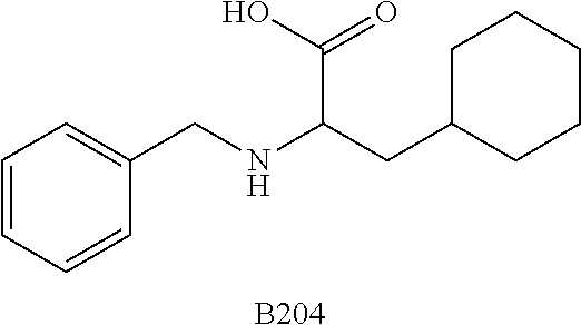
C1=CC=CC(CNC(CC2CCCCC2)C(O)=O)=C1.[B204]
